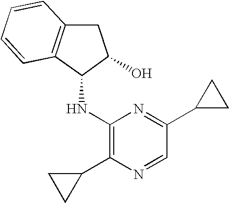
C1(NC2C3=C(CC2O)C=CC=C3)=C(C2CC2)N=CC(C2CC2)=N1
